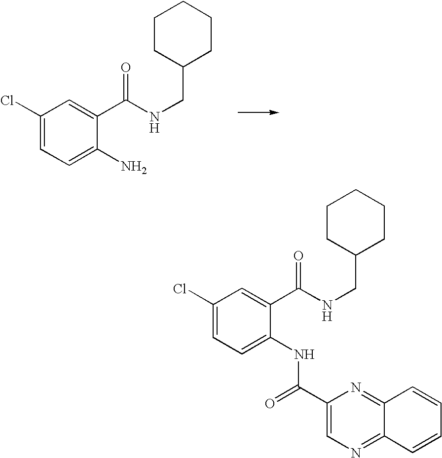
C1(Cl)=CC=C(NC(C2=CN=C3C(=N2)C=CC=C3)=O)C(C(NCC2CCCCC2)=O)=C1.C1(Cl)=CC=C(N)C(C(NCC2CCCCC2)=O)=C1
